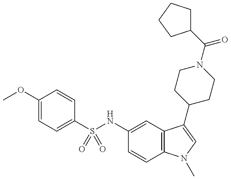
C1(S(NC2=CC3=C(C=C2)N(C)C=C3C2CCN(C(C3CCCC3)=O)CC2)(=O)=O)=CC=C(OC)C=C1
